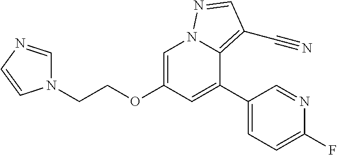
C1(C2=CC(OCCN3C=NC=C3)=CN3C2=C(C#N)C=N3)=CC=C(F)N=C1
